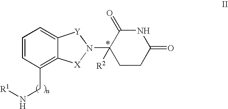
[R1]NCC1=C2C(=CC=C1)[Y]N(C1([R2])CCC(=O)NC1=O)[X]2
